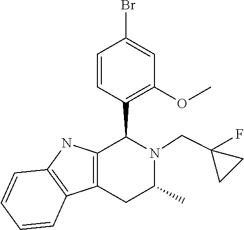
C12=C(NC3=C1CC(C)N(CC1(F)CC1)C3C1=C(OC)C=C(Br)C=C1)C=CC=C2
